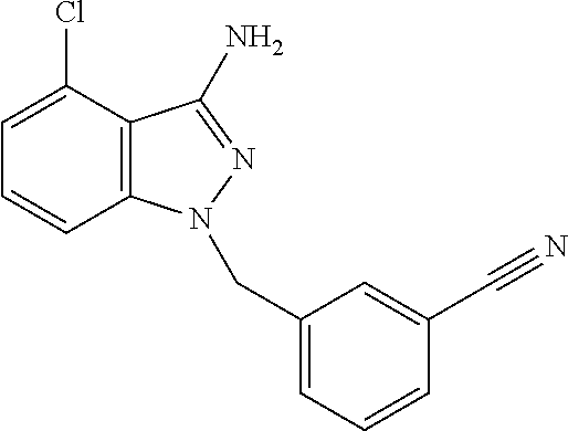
C12=C(C(Cl)=CC=C1)C(N)=NN2CC1=CC=CC(C#N)=C1
